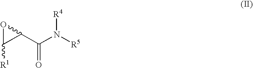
C1([R1])C(C(N([R5])[R4])=O)O1
